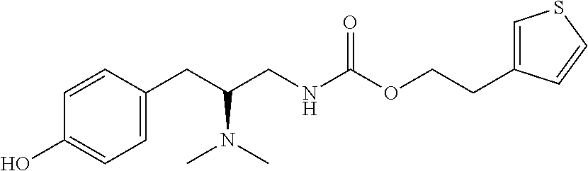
C1(CC(CNC(OCCC2=CSC=C2)=O)N(C)C)=CC=C(O)C=C1
